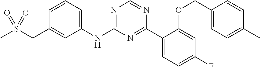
C1=CC=C(NC2=NC=NC(C3=CC=C(F)C=C3OCC3=CC=C(C)C=C3)=N2)C=C1CS(C)(=O)=O
